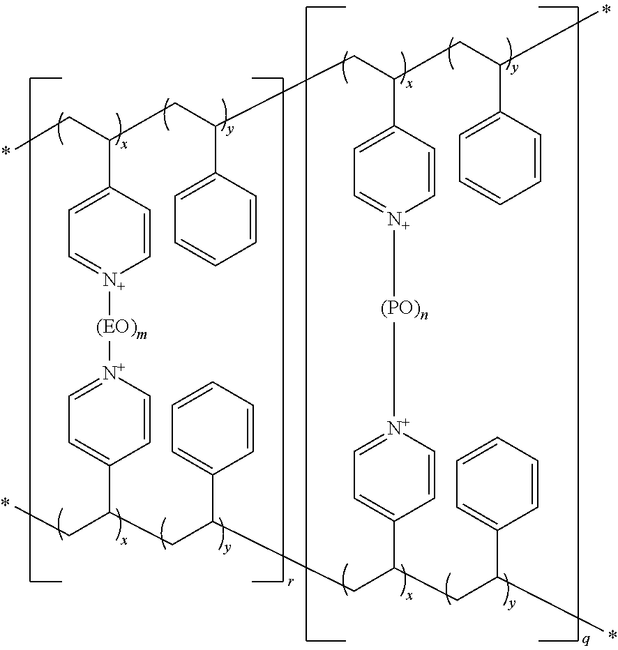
C1=CC2=CC=[N+]1[(EO)m][N+]1=CC=C(C=C1)C(CC)CC(C1=CC=CC=C1)CC(CC(C1=CC=CC=C1)C)C1=CC=[N+]([(PO)n][N+]3=CC=C(C=C3)C(CC(C)C3=CC=CC=C3)CC(C3=CC=CC=C3)CC2CC)C=C1
